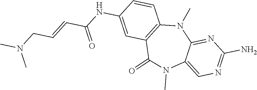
N1=C(N)N=C2C(=C1)N(C)C(=O)C1=C(N2C)C=CC(NC(C=CCN(C)C)=O)=C1
